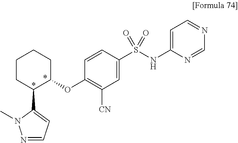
C1CC(C2=CC=NN2C)C(OC2=C([CN])C=C(S(NC3=CC=NC=N3)(=O)=O)C=C2)CC1
